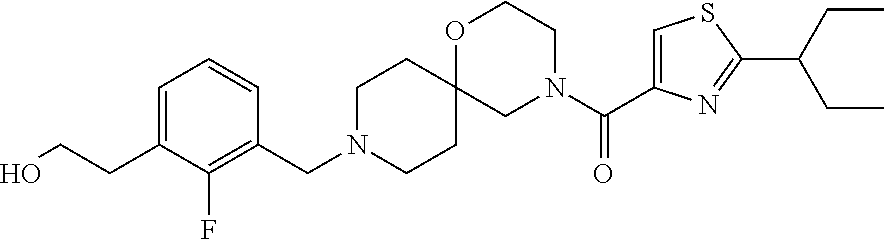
OCCC1=CC=CC(CN2CCC3(CC2)CN(C(C2=CSC(C(CC)CC)=N2)=O)CCO3)=C1F
